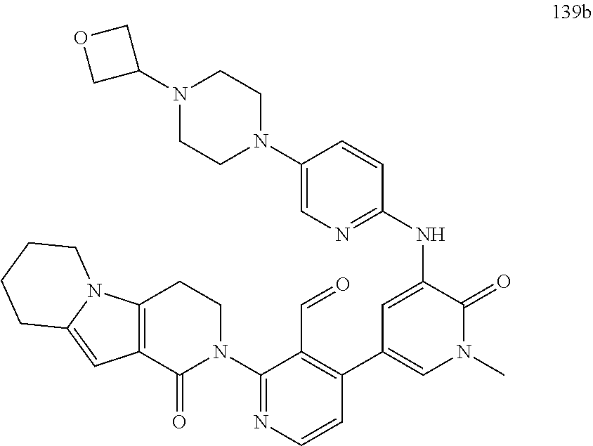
C1(NC2=CC(C3=C(C=O)C(N4CCC5=C(C4=O)C=C4N5CCCC4)=NC=C3)=CN(C)C2=O)=NC=C(N2CCN(C3COC3)CC2)C=C1
